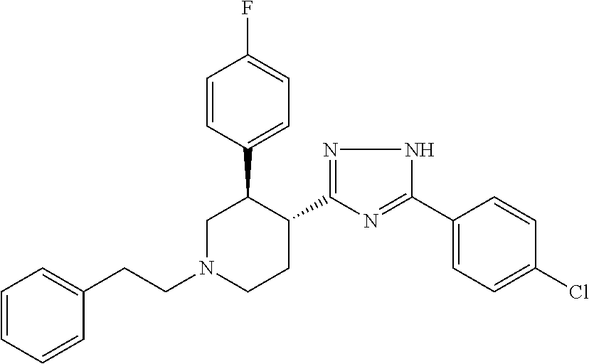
C1=CC(C2CN(CCC3=CC=CC=C3)CCC2C2=NNC(C3=CC=C(Cl)C=C3)=N2)=CC=C1F
